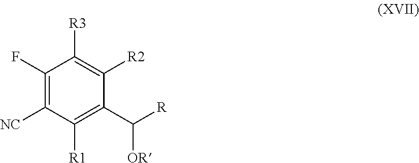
C1(F)=C([NC])C([R1])=C(C([R])[OR])C([R2])=C1[R3]
